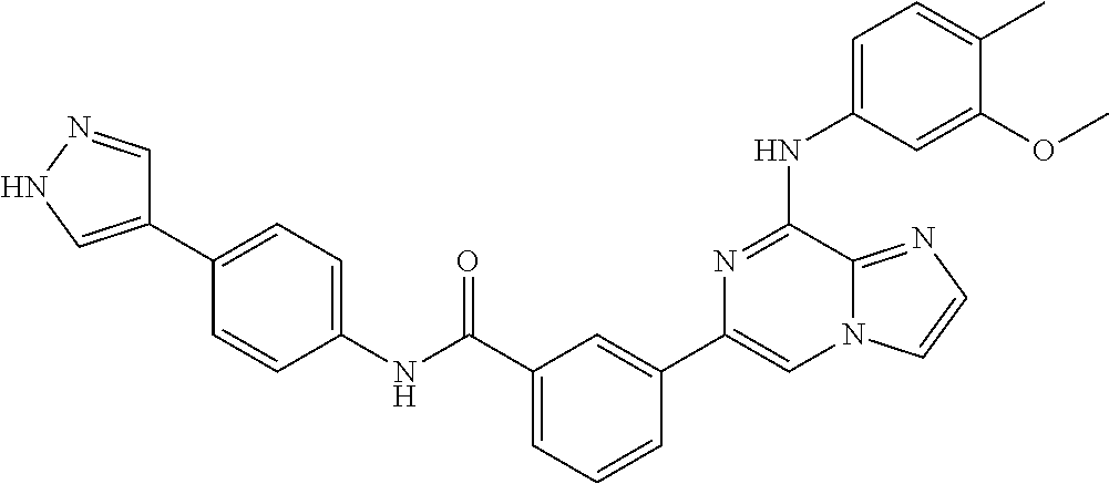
C1=C(NC2=NC(C3=CC(C(NC4=CC=C(C5=CNN=C5)C=C4)=O)=CC=C3)=CN3C2=NC=C3)C=C(OC)C(C)=C1
